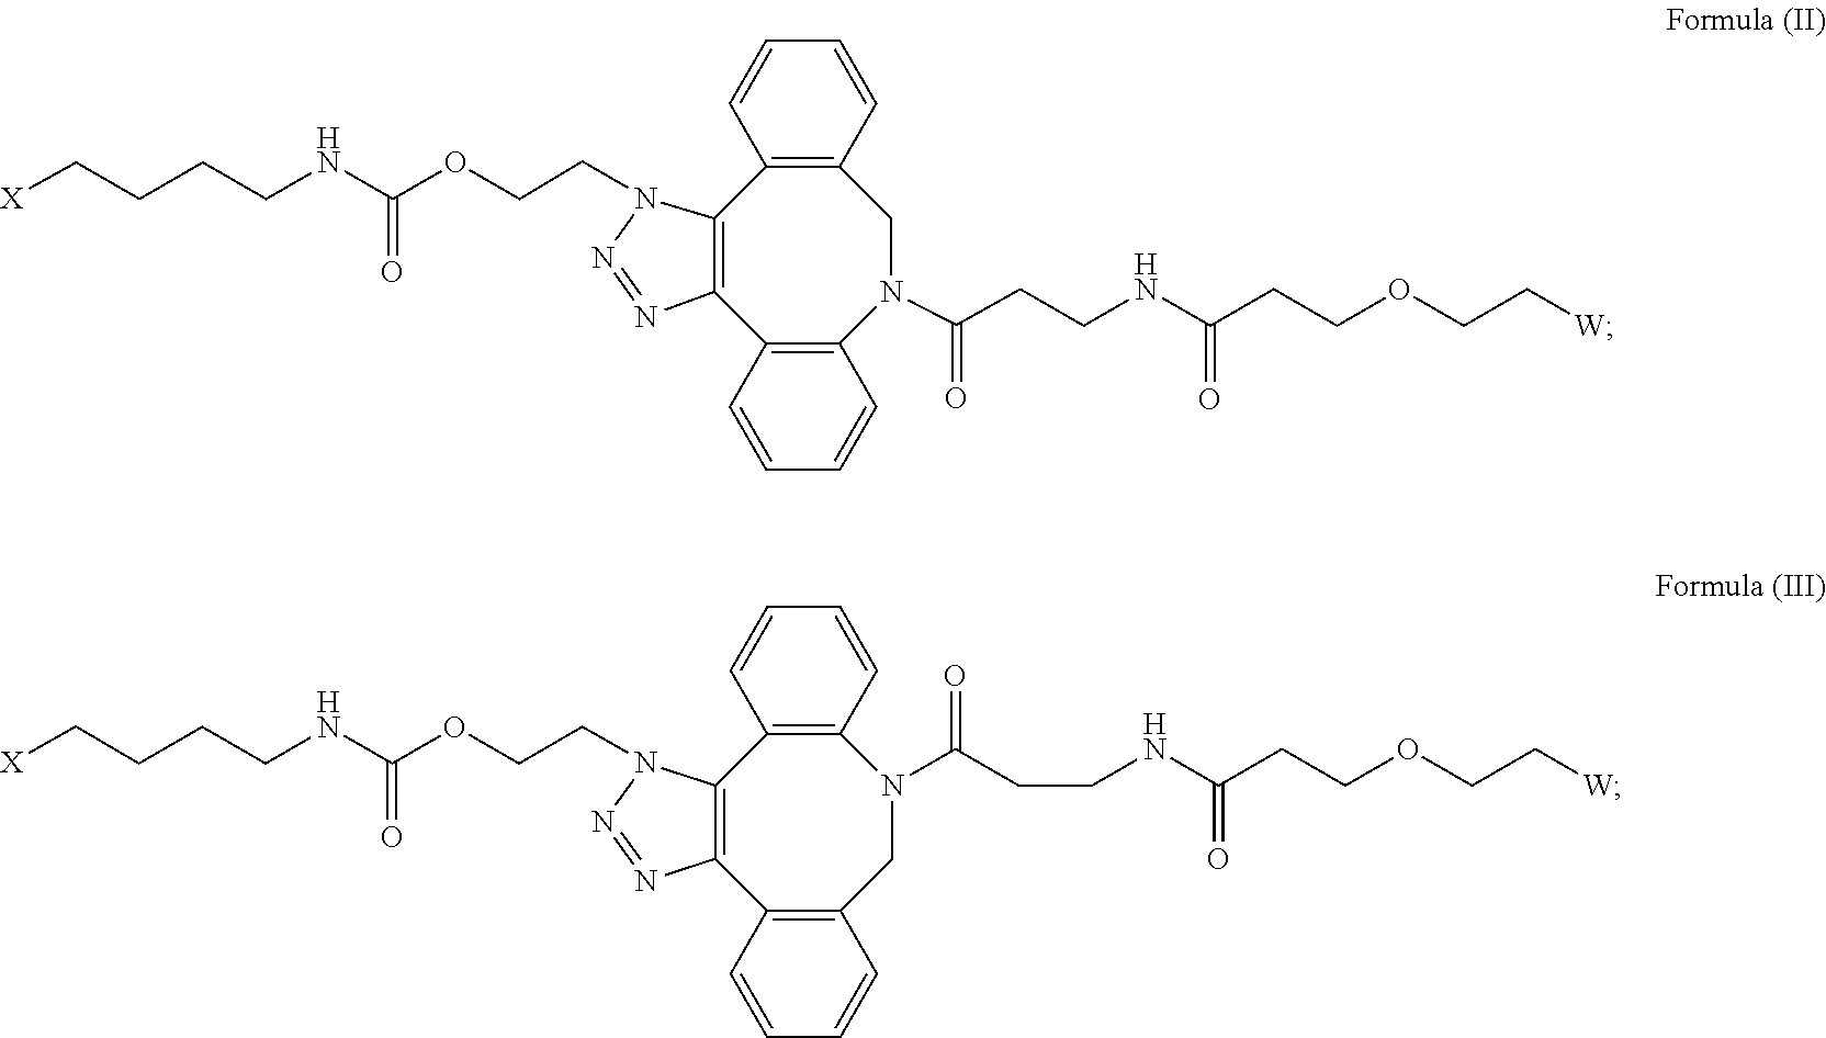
N1(CCOC(NCCCC[X])=O)C2=C(C3=C(N(C(=O)CCNC(=O)CCOCC[W])CC4=C2C=CC=C4)C=CC=C3)N=N1.N1=NN(CCOC(NCCCC[X])=O)C2=C1C1=C(CN(C(CCNC(=O)CCOCC[W])=O)C3=C2C=CC=C3)C=CC=C1
